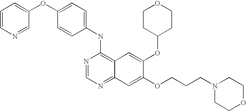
C1(NC2=C3C(=NC=N2)C=C(OCCCN2CCOCC2)C(OC2CCOCC2)=C3)=CC=C(OC2=CC=CN=C2)C=C1
